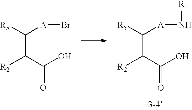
C(C([R5])[A]Br)(C(O)=O)[R2].C(C([R5])[A]N[R1])(C(O)=O)[R2]
